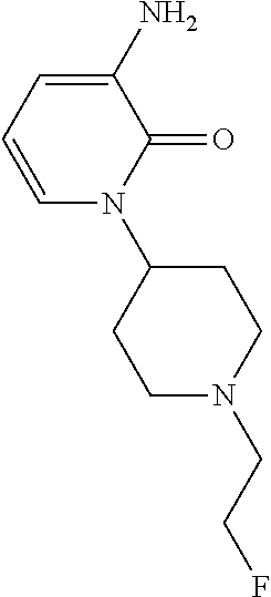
C1(N)=CC=CN(C2CCN(CCF)CC2)C1=O
